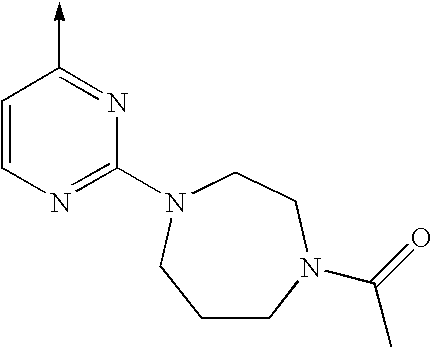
C1=CN=C(N2CCN(C(=O)C)CCC2)N=C1->C
